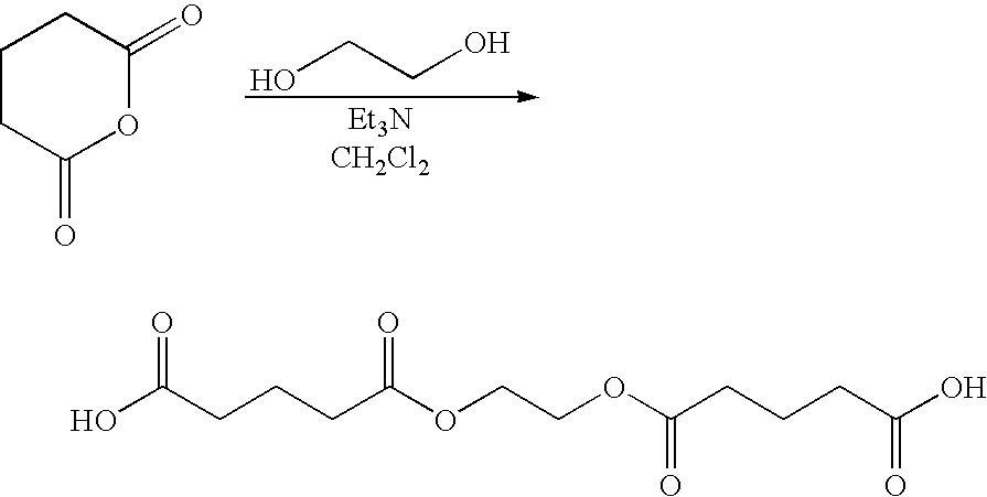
OCCO.C1CC(=O)OC(=O)C1.OC(CCCC(OCCOC(CCCC(O)=O)=O)=O)=O
